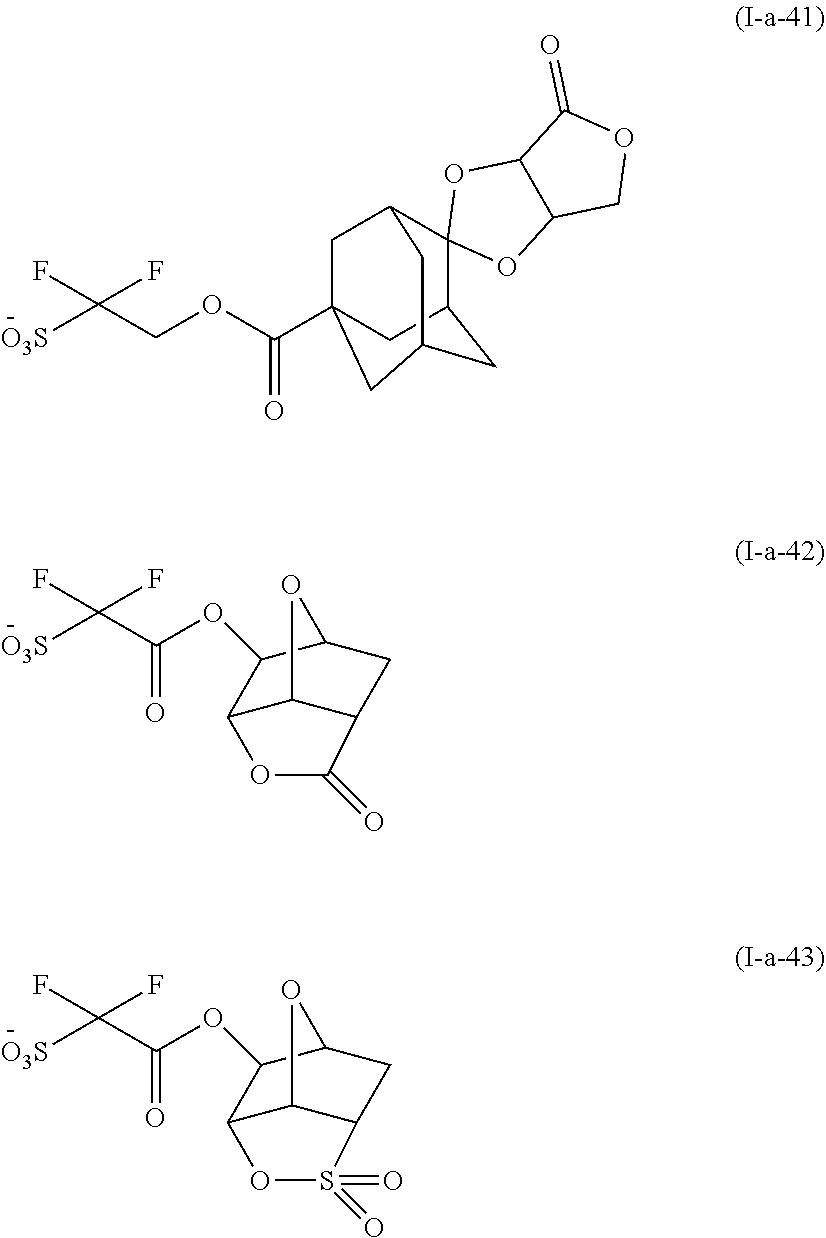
C12(C3CC4(C(OCC([O3S])(F)F)=O)CC(CC1C4)C3)OC1C(O2)C(=O)OC1.C12C3C(CC(O3)C1OC(C(F)(F)[O3S])=O)S(=O)(=O)O2.C12C3C(CC(O3)C1OC(C(F)(F)[O3S])=O)C(=O)O2
